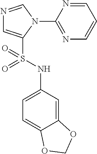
N1=CN(C2=NC=CC=N2)C(S(NC2=CC=C3C(=C2)OCO3)(=O)=O)=C1
